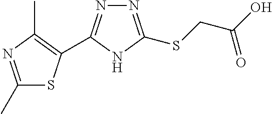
N1=C(C2=C(C)N=C(C)S2)NC(SCC(O)=O)=N1
